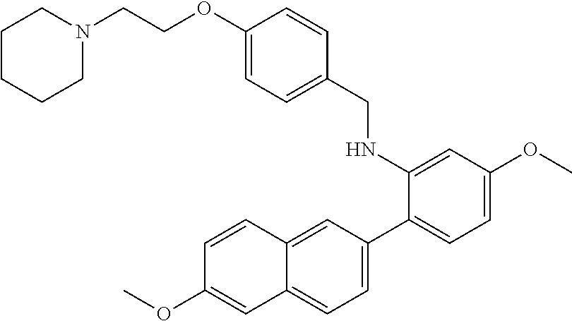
O(C1=CC2=CC=C(C3=CC=C(OC)C=C3NCC3=CC=C(OCCN4CCCCC4)C=C3)C=C2C=C1)C
